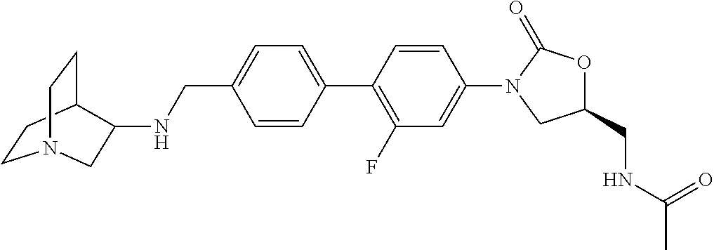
C1=CC(CNC2C3CCN(CC3)C2)=CC=C1C1=C(F)C=C(N2CC(CNC(C)=O)OC2=O)C=C1
